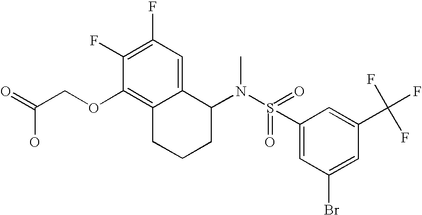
C1(F)=C(F)C=C2C(=C1OCC(=O)O)CCCC2N(S(=O)(C1=CC(Br)=CC(C(F)(F)F)=C1)=O)C
